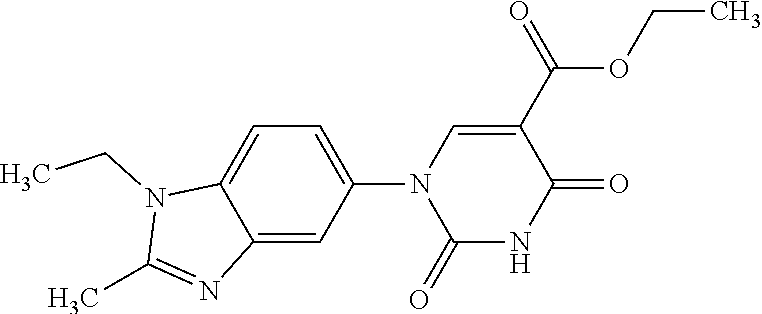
C1(N2C(=O)NC(=O)C(C(OCC)=O)=C2)=CC=C2C(=C1)N=C(C)N2CC
